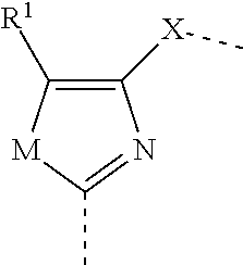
C1([X]C)=C([R1])[M]C(C)=N1
